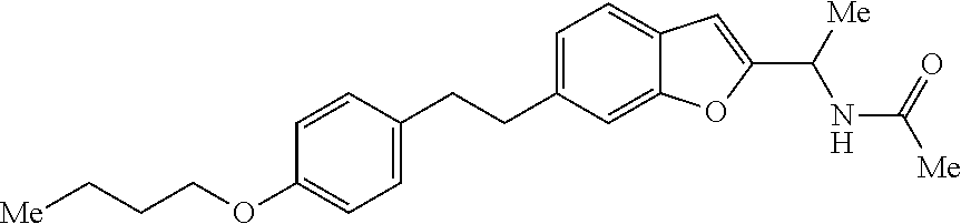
C1=CC(CCC2=CC=C3C(=C2)OC(C([Me])NC([Me])=O)=C3)=CC=C1OCCC[Me]
